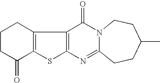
C12=C(SC3=C1C(=O)N1C(=N3)CCC(C)CC1)C(=O)CCC2
